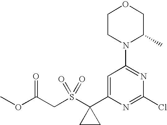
C(S(C1(C2=CC(N3C(C)COCC3)=NC(Cl)=N2)CC1)(=O)=O)C(OC)=O
